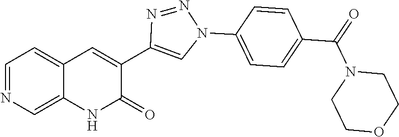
C1=NC=C2C(=C1)C=C(C1=CN(C3=CC=C(C(=O)N4CCOCC4)C=C3)N=N1)C(=O)N2
